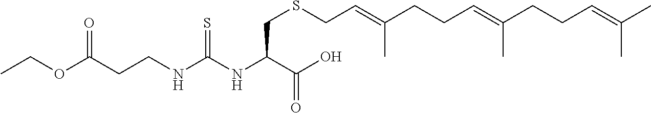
C(CCNC(NC(C(O)=O)CSCC=C(CCC=C(CCC=C(C)C)C)C)=S)(=O)OCC
